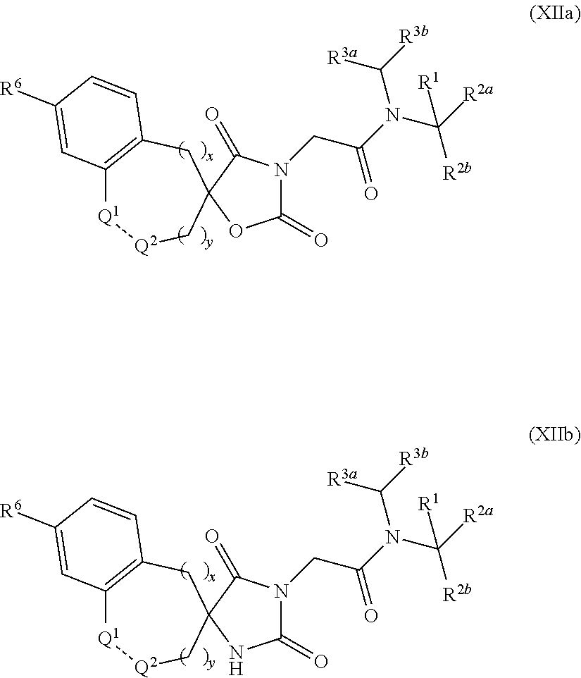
C1(=O)N(CC(N(C([R2a])([R2b])[R1])C([R3b])[R3a])=O)C(=O)C2(O1)CC1=C([Q1][Q2]C2)C=C([R6])C=C1.C1(=O)N(CC(N(C([R2a])([R2b])[R1])C([R3b])[R3a])=O)C(=O)C2(N1)CC1=C([Q1][Q2]C2)C=C([R6])C=C1
